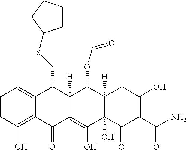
C1=CC(O)=C2C(=C1)C(CSC1CCCC1)C1([H])C(=C(O)C3(O)C([H])(C1OC=O)CC(O)=C(C(N)=O)C3=O)C2=O
